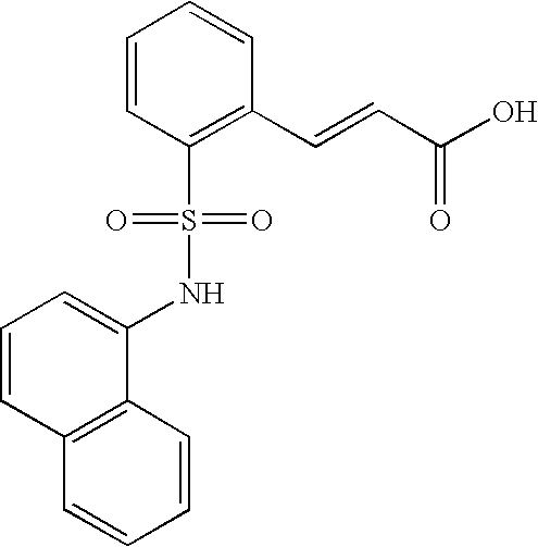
C1=CC(S(=O)(=O)NC2=CC=CC3=C2C=CC=C3)=C(C=CC(O)=O)C=C1
